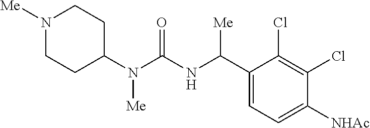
N1([Me])CCC(N(C(=O)NC(C2=CC=C([NHAc])C(Cl)=C2Cl)[Me])[Me])CC1
